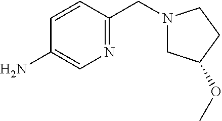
C1(N)=CN=C(CN2CC(OC)CC2)C=C1
